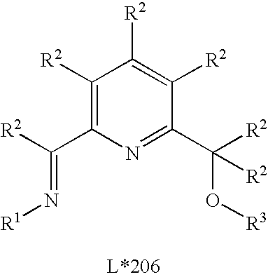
C1([R2])=C(C([R2])=N[R1])N=C(C([R2])(O[R3])[R2])C([R2])=C1[R2]
